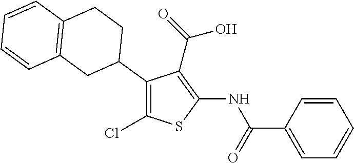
C1(C2CC3=C(CC2)C=CC=C3)=C(Cl)SC(NC(C2=CC=CC=C2)=O)=C1C(=O)O
